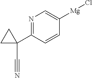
N1=C(C2(C#N)CC2)C=CC([Mg]Cl)=C1
